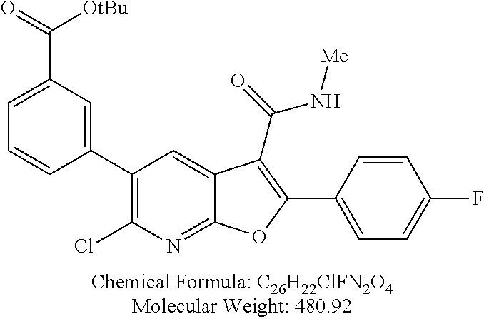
C1(C2=CC(C(=O)[OtBu])=CC=C2)=C(Cl)N=C2C(=C1)C(C(=O)N[Me])=C(C1=CC=C(F)C=C1)O2
